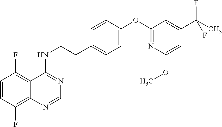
C1=CC(F)=C2C(=C1F)C(NCCC1=CC=C(OC3=NC(OC)=CC(C(C)(F)F)=C3)C=C1)=NC=N2
